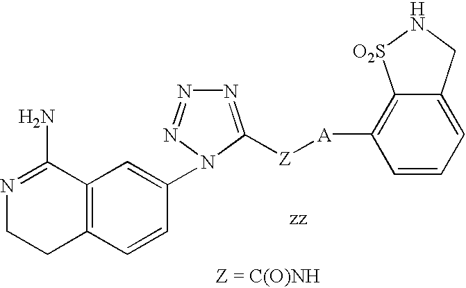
N1=C([Z][A]C2=C3C(=CC=C2)CN[O2S]3)N(C2=CC3=C(C=C2)CCN=C3N)N=N1
